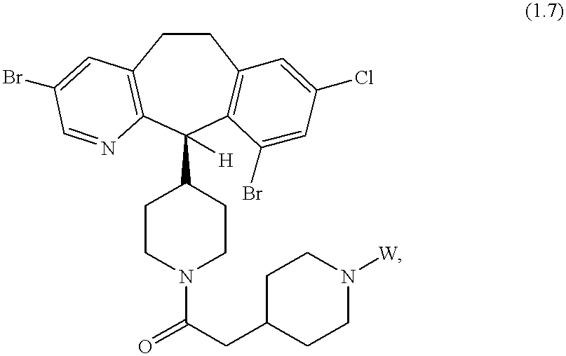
C1(C2CCN(C(=O)CC3CCN([W])CC3)CC2)([H])C2=C(CCC3=C1N=CC(Br)=C3)C=C(Cl)C=C2Br
